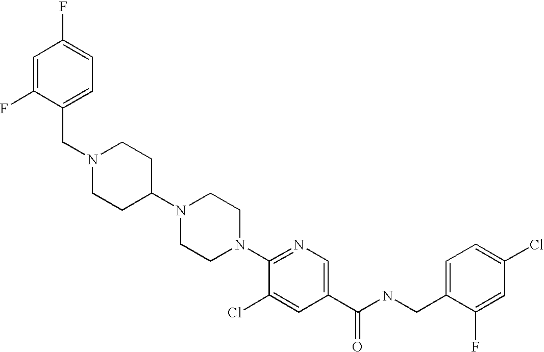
C(N1CCC(N2CCN(C3=NC=C(C(NCC4=CC=C(Cl)C=C4F)=O)C=C3Cl)CC2)CC1)C1=CC=C(F)C=C1F
